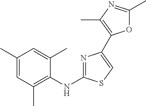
C1(C)=CC(C)=C(NC2=NC(C3=C(C)N=C(C)O3)=CS2)C(C)=C1
